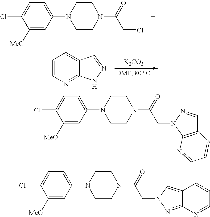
C1([MeO])=CC(N2CCN(C(=O)CCl)CC2)=CC=C1Cl.C1=CN=C2C(=C1)C=NN2.[K2CO3].C1([MeO])=CC(N2CCN(C(=O)CN3N=CC4=C3N=CC=C4)CC2)=CC=C1Cl.C1([MeO])=CC(N2CCN(C(=O)CN3N=C4C(=C3)C=CC=N4)CC2)=CC=C1Cl
